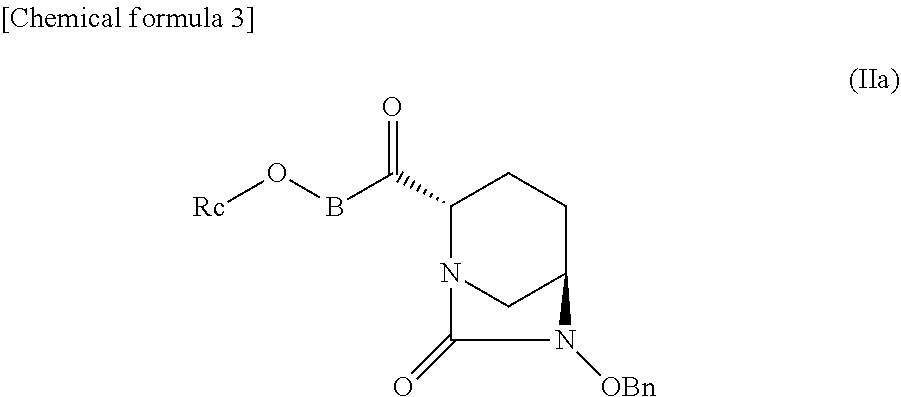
C1(C(BO[Rc])=O)N2CC(CC1)N([OBn])C2=O
